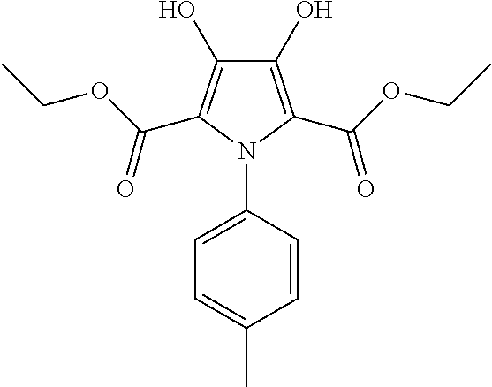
C1(O)=C(C(OCC)=O)N(C2=CC=C(C)C=C2)C(C(OCC)=O)=C1O
